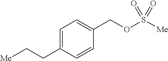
C1=C(CC[Me])C=CC(COS([Me])(=O)=O)=C1
